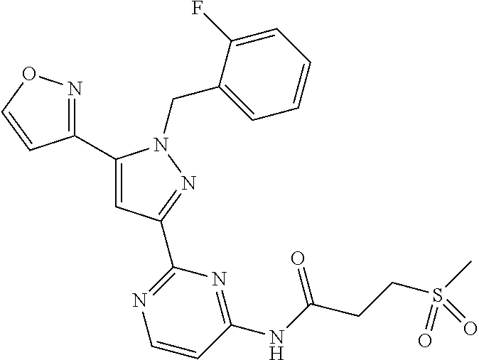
C1(C2=NOC=C2)=CC(C2=NC=CC(NC(=O)CCS(C)(=O)=O)=N2)=NN1CC1=CC=CC=C1F
